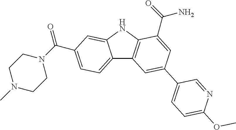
C12=CC=C(C(N3CCN(C)CC3)=O)C=C1NC1=C2C=C(C2=CC=C(OC)N=C2)C=C1C(=O)N
